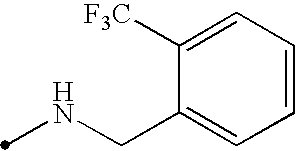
N(CC1=CC=CC=C1[F3C])C
